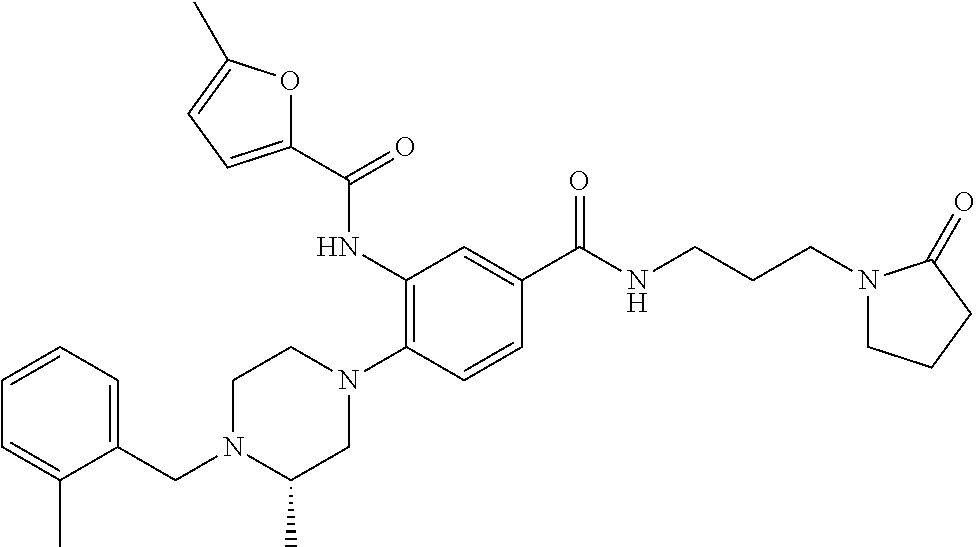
C1=CC=C(CN2C(C)CN(C3=C(NC(C4=CC=C(C)O4)=O)C=C(C(NCCCN4CCCC4=O)=O)C=C3)CC2)C(C)=C1
